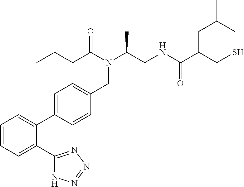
C1=C(C2=CC=CC=C2C2=NN=NN2)C=CC(CN(C(CCC)=O)C(CNC(C(CS)CC(C)C)=O)C)=C1
